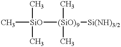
C[SiO]([(SiO)9](C)(C)[Si(NH)3/2])(C)C
